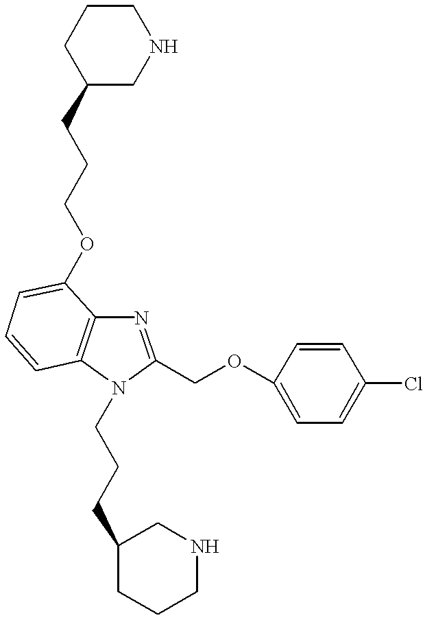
C1(CCCOC2=CC=CC3=C2N=C(COC2=CC=C(Cl)C=C2)N3CCCC2CCCNC2)CNCCC1
